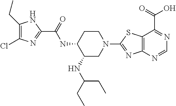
C1(CC)=C(Cl)N=C(C(=O)NC2C(NC(CC)CC)CN(C3=NC4=C(S3)C(C(=O)O)=NC=N4)CC2)N1
